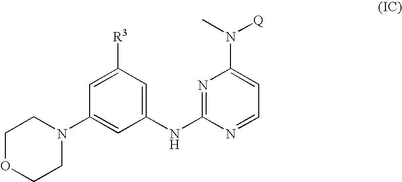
C1([R3])=CC(N2CCOCC2)=CC(NC2=NC(N(C)[Q])=CC=N2)=C1
